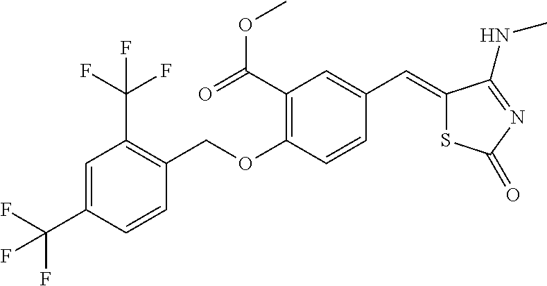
C1(C=C2SC(=O)N=C2NC)=CC(C(OC)=O)=C(OCC2=C(C(F)(F)F)C=C(C(F)(F)F)C=C2)C=C1
